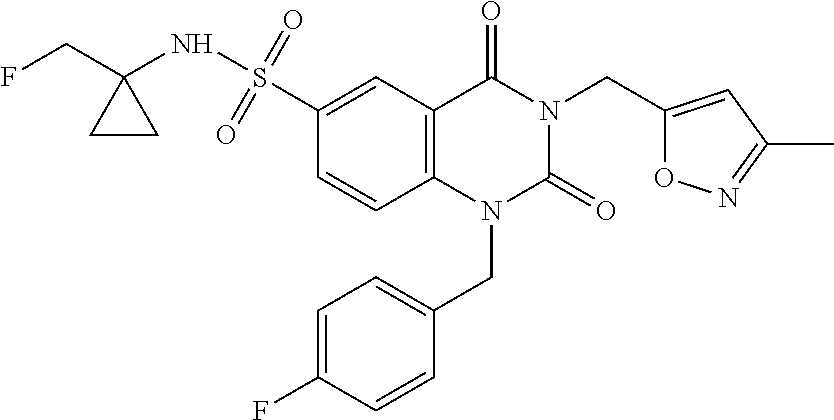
O1C(CN2C(=O)N(CC3=CC=C(F)C=C3)C3=C(C2=O)C=C(S(NC2(CF)CC2)(=O)=O)C=C3)=CC(C)=N1
